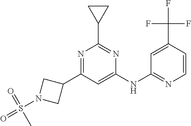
C1=C(NC2=NC=CC(C(F)(F)F)=C2)N=C(C2CC2)N=C1C1CN(S(=O)(C)=O)C1
